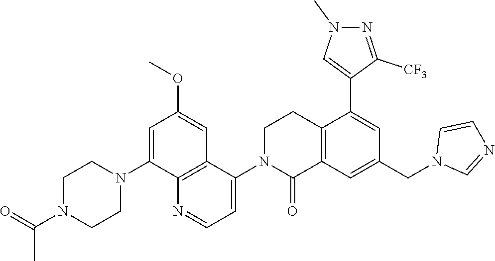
C12=C(C=C(CN3C=NC=C3)C=C1C1=CN(C)N=C1[CF3])C(=O)N(C1=CC=NC3=C1C=C(OC)C=C3N1CCN(C(=O)C)CC1)CC2
